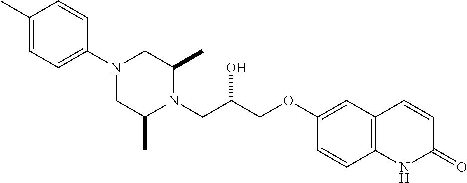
C1(C)=CC=C(N2CC(C)N(CC(COC3=CC4=C(C=C3)NC(=O)C=C4)O)C(C)C2)C=C1
